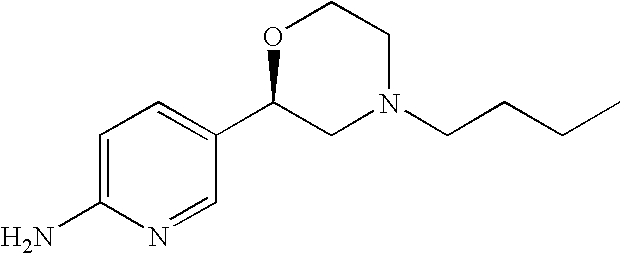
C1=C(N)N=CC(C2CN(CCCC)CCO2)=C1
